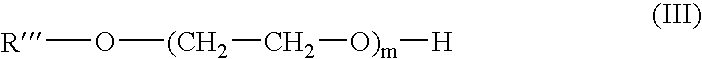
[R]O[(CH2]C[O)m][H]
